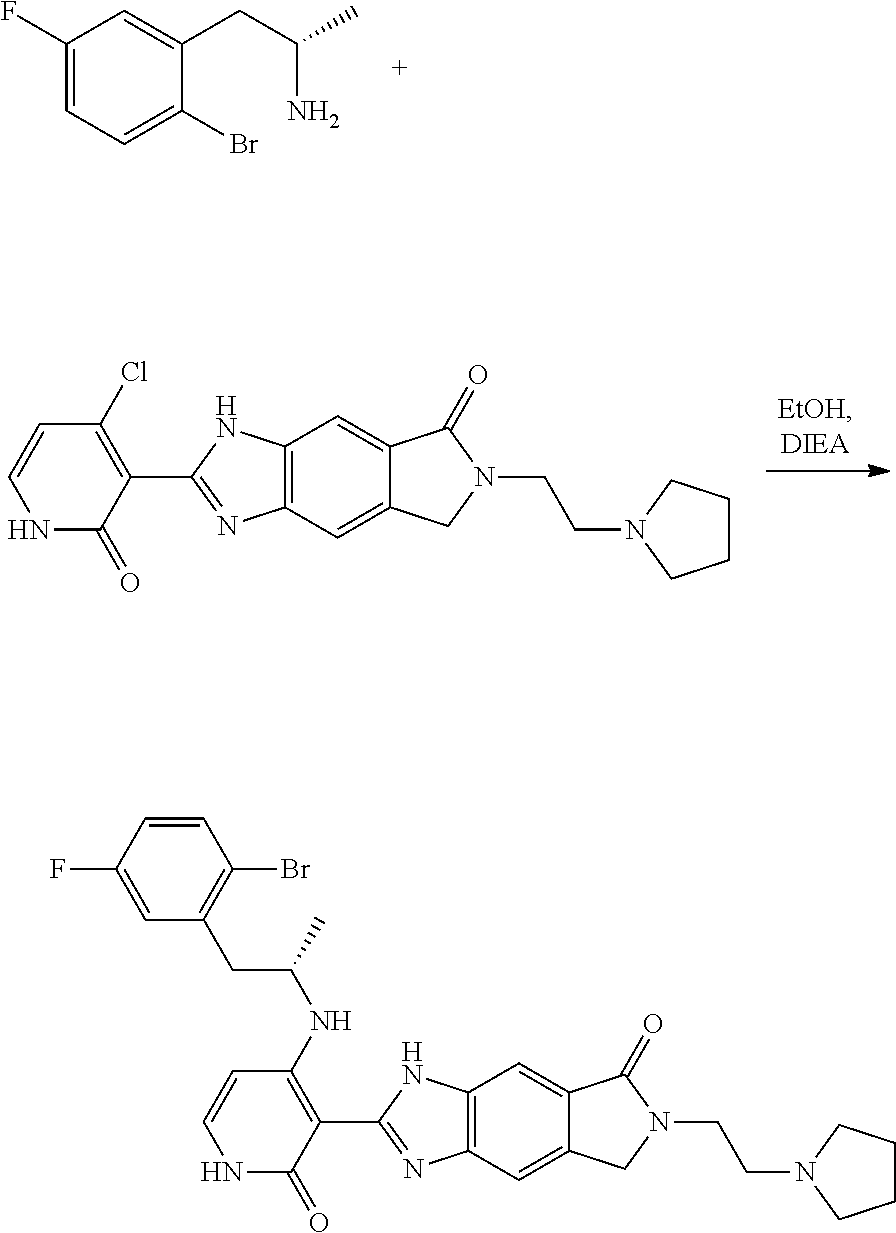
C1(F)=CC=C(Br)C(CC(C)N)=C1.N1C(=O)C(C2=NC3=C(N2)C=C2C(=C3)CN(CCN3CCCC3)C2=O)=C(Cl)C=C1.N1C(=O)C(C2=NC3=C(N2)C=C2C(=C3)CN(CCN3CCCC3)C2=O)=C(NC(CC2=C(Br)C=CC(F)=C2)C)C=C1
